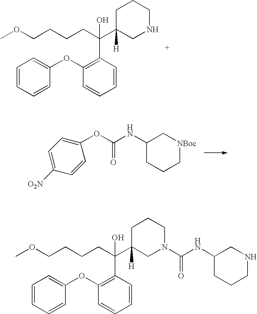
C1C(C(CCCCOC)(C2=C(OC3=CC=CC=C3)C=CC=C2)O)([H])CNCC1.C1(NC(OC2=CC=C([O2N])C=C2)=O)CCC[NBoc]C1.C1C(C(CCCCOC)(C2=C(OC3=CC=CC=C3)C=CC=C2)O)([H])CN(C(NC2CCCNC2)=O)CC1
